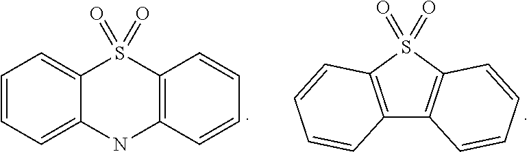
C1=CC=C2C(=C1)S(=O)(=O)C1=C(N2)C=CC=C1.C12=C(S(=O)(=O)C3=C1C=CC=C3)C=CC=C2
